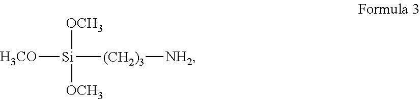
[H3CO][Si]([(CH2)3][NH2])([OCH3])[OCH3]
